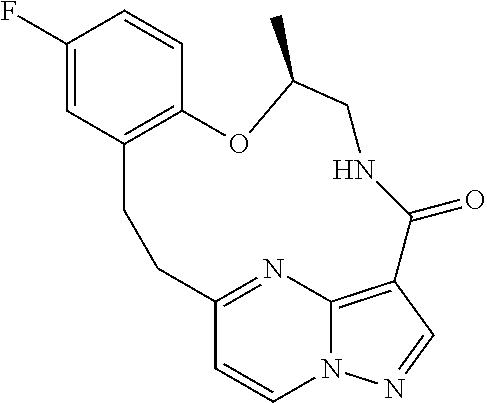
C1=C(F)C=CC2=C1CCC1=NC3=C(C=NN3C=C1)C(=O)NCC(C)O2
